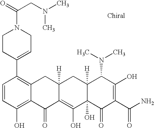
C1=CC(O)=C2C(=C1C1=CCN(C(=O)CN(C)C)CC1)CC1([H])C(=C(O)C3(O)C([H])(C1)C(N(C)C)C(O)=C(C(N)=O)C3=O)C2=O
